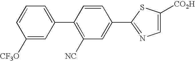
C1([CF3O])=CC(C2=C([NC])C=C(C3=NC=C([CO2H])S3)C=C2)=CC=C1
